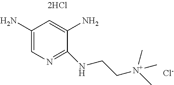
C1(N)=CN=C(NCC[N+](C)(C)C)C(N)=C1.[Cl-]
